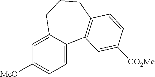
C1=C2C(=CC=C1[MeO])C1=C(CCC2)C=CC([CO2Me])=C1
